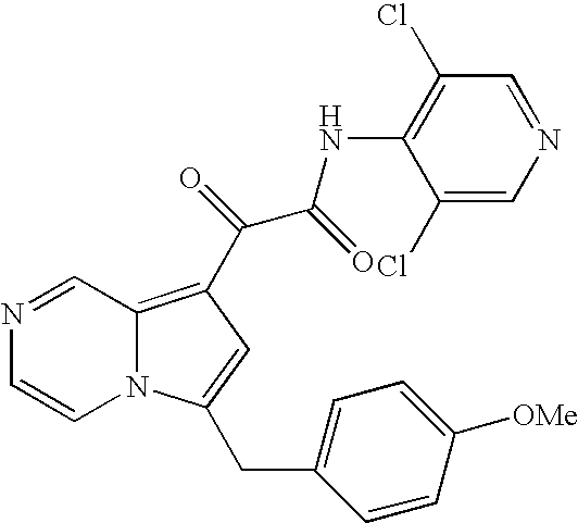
C1=NC=CN2C1=C(C(C(NC1=C(Cl)C=NC=C1Cl)=O)=O)C=C2CC1=CC=C([OMe])C=C1
